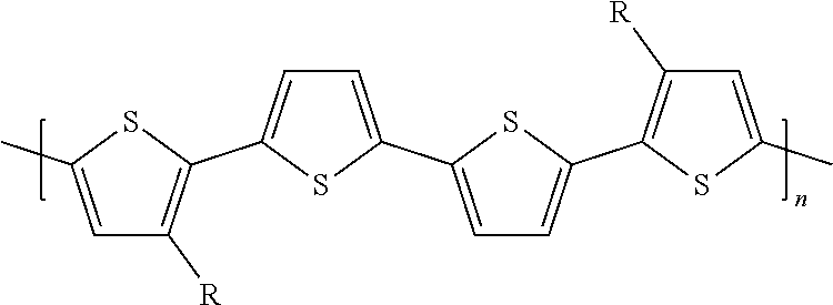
S1C(C)=CC([R])=C1C1=CC=C(C2=CC=C(C3=C([R])C=C(C)S3)S2)S1
